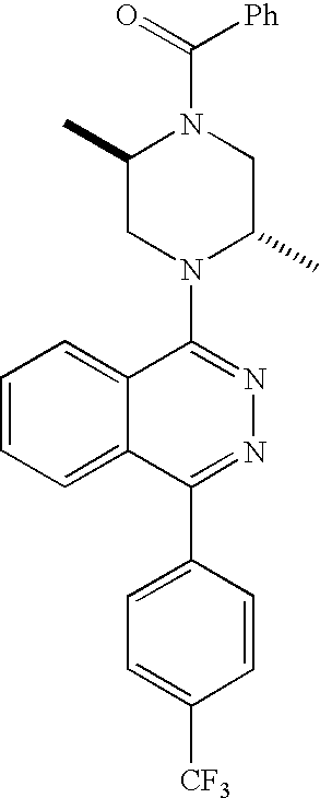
C(=O)(N1C(C)CN(C2=NN=C(C3=CC=C([CF3])C=C3)C3=CC=CC=C23)C(C)C1)[Ph]
